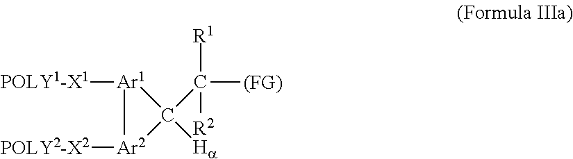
[POLY1-X1][Ar1]1C(C([R1])([R2])[(FG)])([Ha])[Ar2]1[POLY2-X2]
